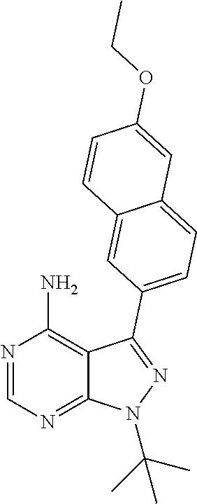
N1=CN=C2C(=C1N)C(C1=CC=C3C(=C1)C=CC(OCC)=C3)=NN2C(C)(C)C
